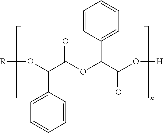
C1=CC(C(C(O[H])=O)OC(C(O[R])C2=CC=CC=C2)=O)=CC=C1
